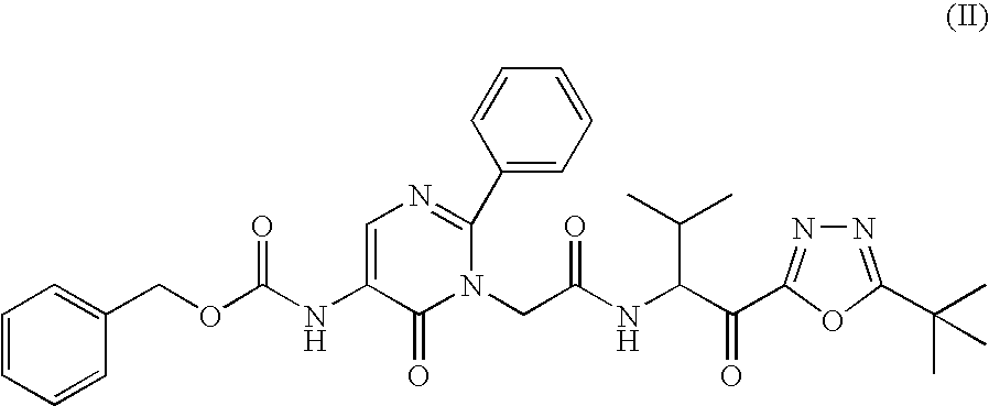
C1=C(NC(OCC2=CC=CC=C2)=O)C(=O)N(CC(NC(C(C2=NN=C(C(C)(C)C)O2)=O)C(C)C)=O)C(C2=CC=CC=C2)=N1
